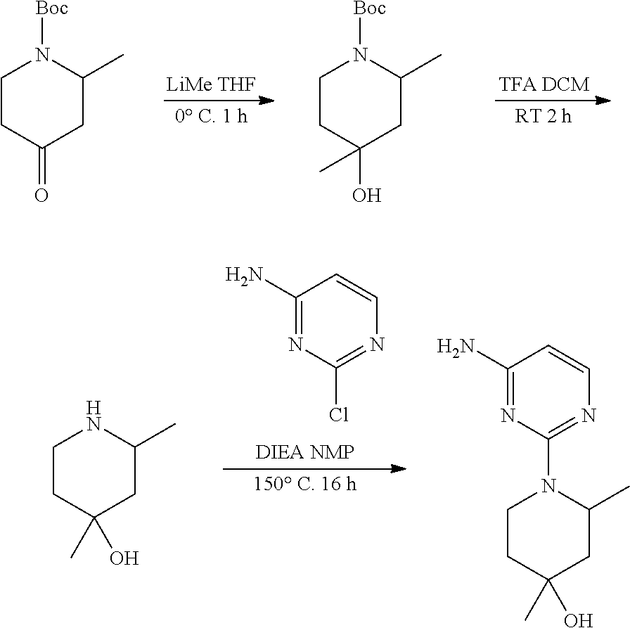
C1CC(=O)CC(C)N1[Boc].C1CC(O)(C)CC(C)N1[Boc].C1(N)=NC(Cl)=NC=C1.C1CC(C)(O)CC(C)N1.C1CC(C)(O)CC(C)N1C1=NC=CC(N)=N1
